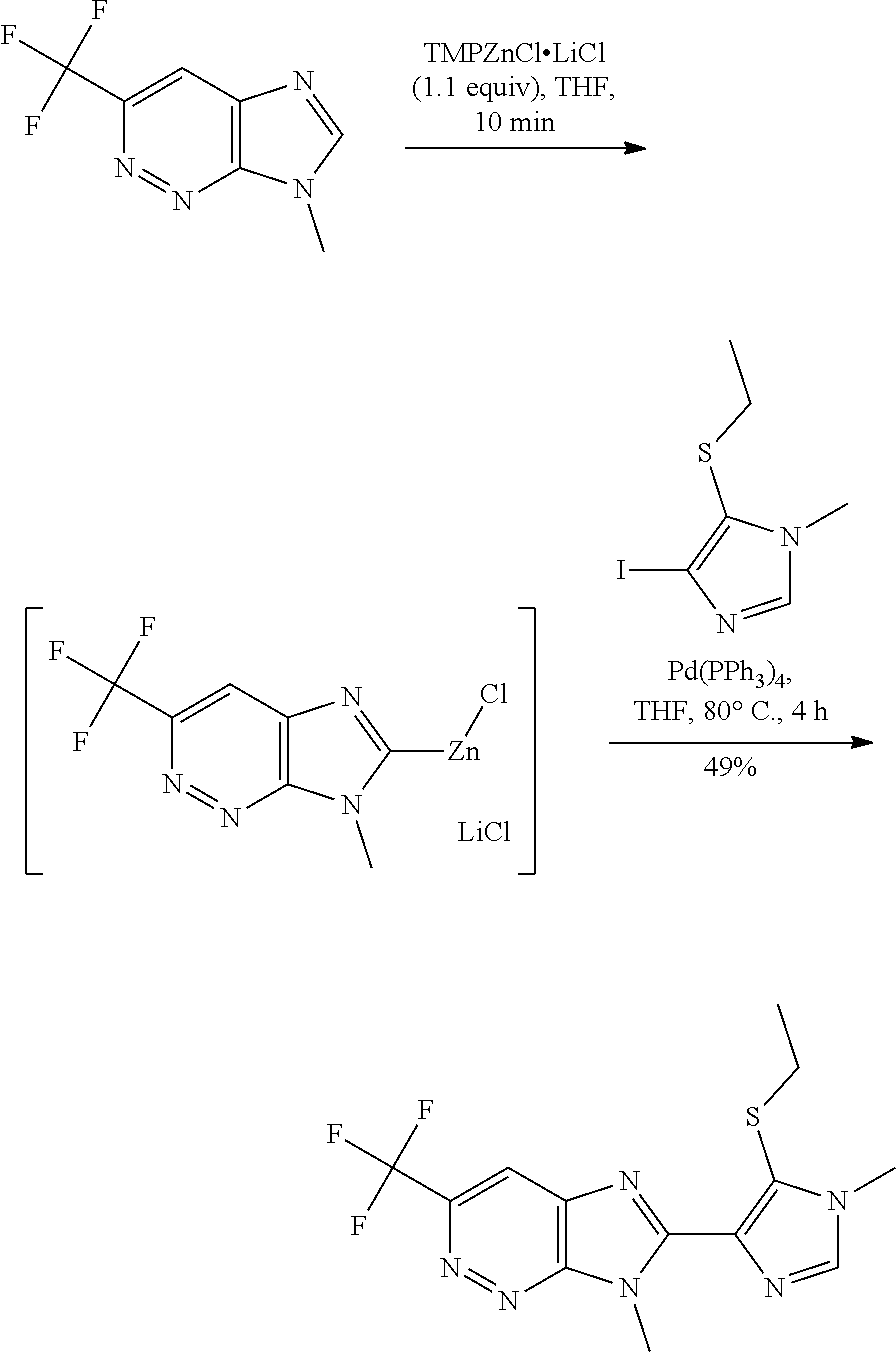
C12=C(C=C(C(F)(F)F)N=N1)N=CN2C.[LiCl].C1=NC(I)=C(SCC)N1C.C12=C(C=C(C(F)(F)F)N=N1)N=C([Zn]Cl)N2C.C12=C(C=C(C(F)(F)F)N=N1)N=C(C1=C(SCC)N(C)C=N1)N2C
